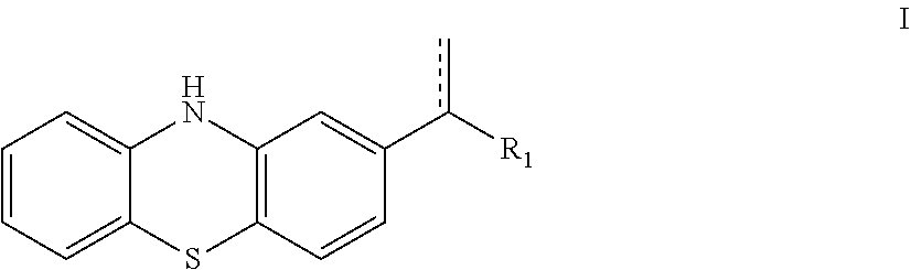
C1=CC=C2C(=C1)NC1=C(S2)C=CC(c([R1])c)=C1
